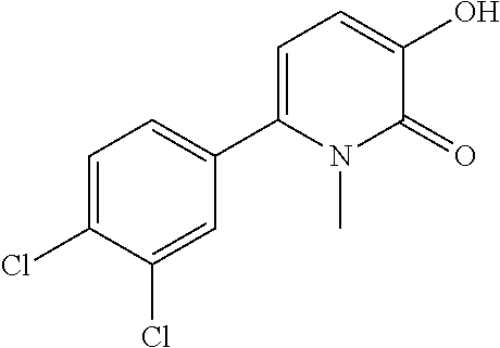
C1=C(Cl)C(Cl)=CC(C2=CC=C(O)C(=O)N2C)=C1
